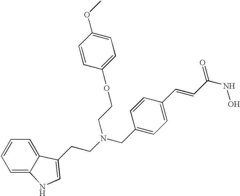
C(N(CC1=CC=C(C=CC(NO)=O)C=C1)CCOC1=CC=C(OC)C=C1)CC1=CNC2=CC=CC=C21
